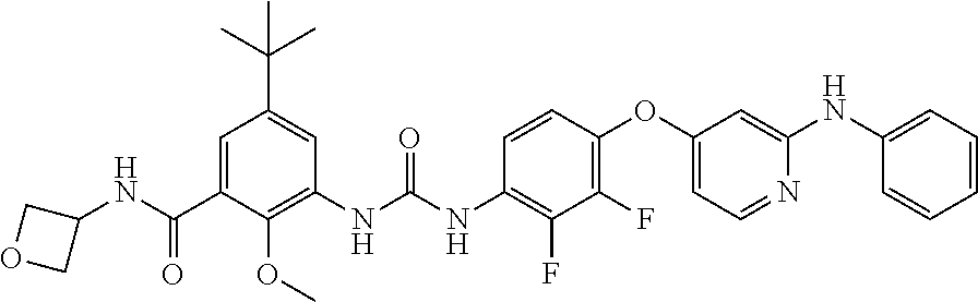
N(C1COC1)C(C1=CC(C(C)(C)C)=CC(NC(=O)NC2=C(F)C(F)=C(OC3=CC=NC(NC4=CC=CC=C4)=C3)C=C2)=C1OC)=O
